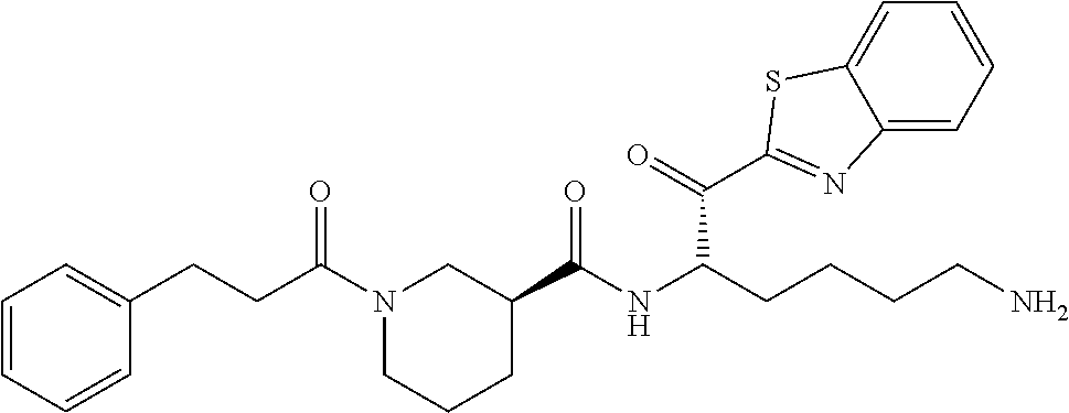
C12=CC=CC=C1N=C(C(C(CCCCN)NC(C1CCCN(C(CCC3=CC=CC=C3)=O)C1)=O)=O)S2
